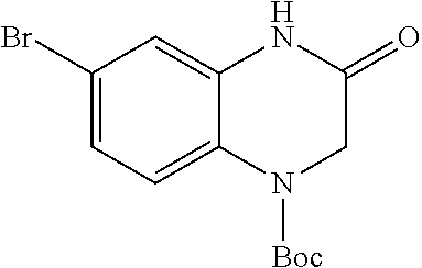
N1([Boc])CC(=O)NC2=CC(Br)=CC=C12
